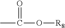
O=C(C)O[R8]
